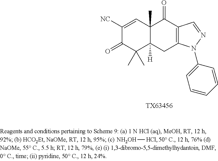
C1([NC])=CC2(C)C([H])(C(C)(C)C1=O)CC1=C(C2=O)C=NN1C1=CC=CC=C1.[TX63456].[NH2OH][HCl]
